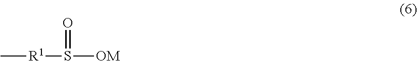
C[R1]S([OM])=O
